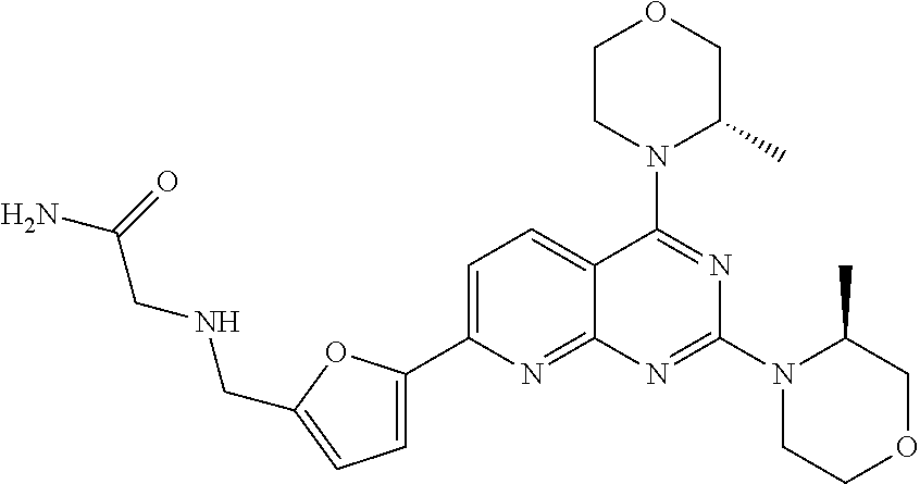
C1=C(C2=CC=C(CNCC(N)=O)O2)N=C2C(=C1)C(N1C(C)COCC1)=NC(N1CCOCC1C)=N2
